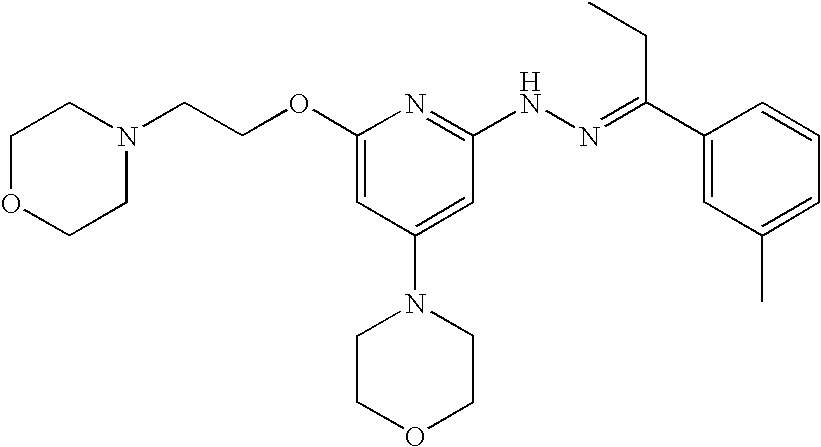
N1(CCOC2=CC(N3CCOCC3)=CC(NN=C(C3=CC(C)=CC=C3)CC)=N2)CCOCC1
